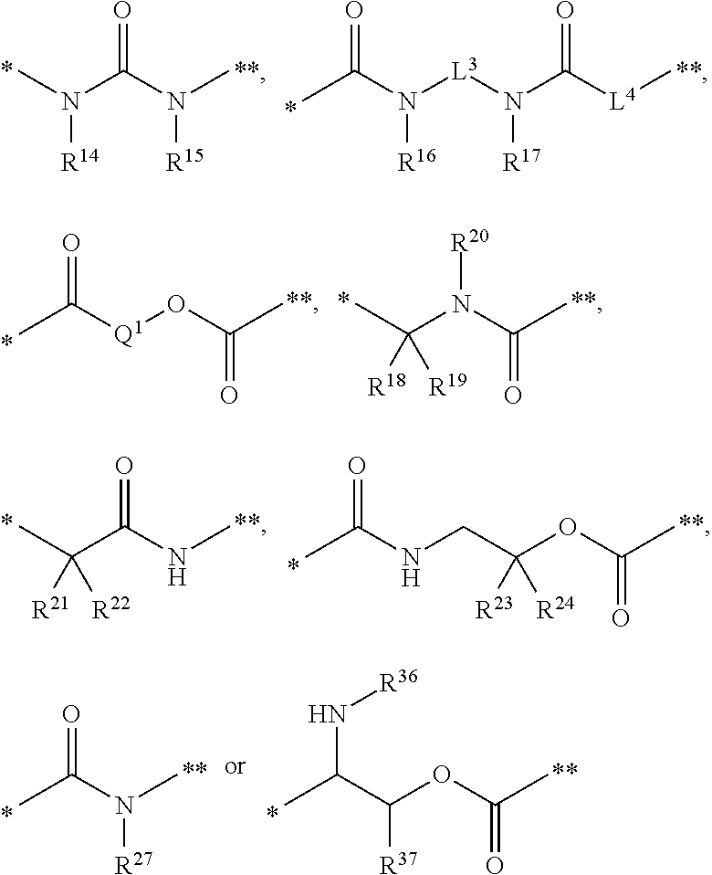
CN(C(N(C)[R15])=O)[R14].N([L3]N([R17])C([L4]C)=O)([R16])C(C)=O.O=C([Q1]OC(C)=O)C.N(C(C)=O)(C(C)([R18])[R19])[R20].C(NC)(C(C)([R21])[R22])=O.O=C(NCC(OC(C)=O)([R23])[R24])C.O=C(N(C)[R27])C.C(C([R37])OC(C)=O)(C)N[R36]
